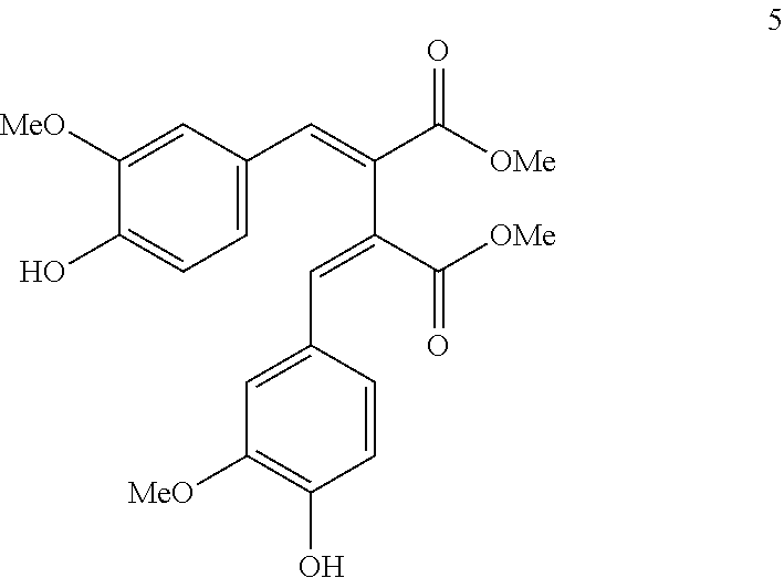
C1=C(C=C(C(=O)[OMe])C(=CC2=CC([MeO])=C(O)C=C2)C(=O)[OMe])C=C([MeO])C(O)=C1
